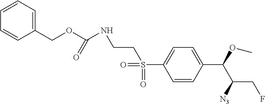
C1=CC(C(OC)C([N3])CF)=CC=C1S(=O)(CCNC(OCC1=CC=CC=C1)=O)=O
